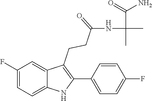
C1=C(F)C=C2C(CCC(=O)NC(C)(C(=O)N)C)=C(C3=CC=C(F)C=C3)NC2=C1
